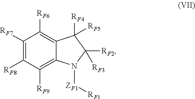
C1([RF7])=C([RF8])C([RF9])=C2C(=C1[RF6])C([RF4])([RF5])C([RF2])([RF3])N2[ZF1][RF1]
